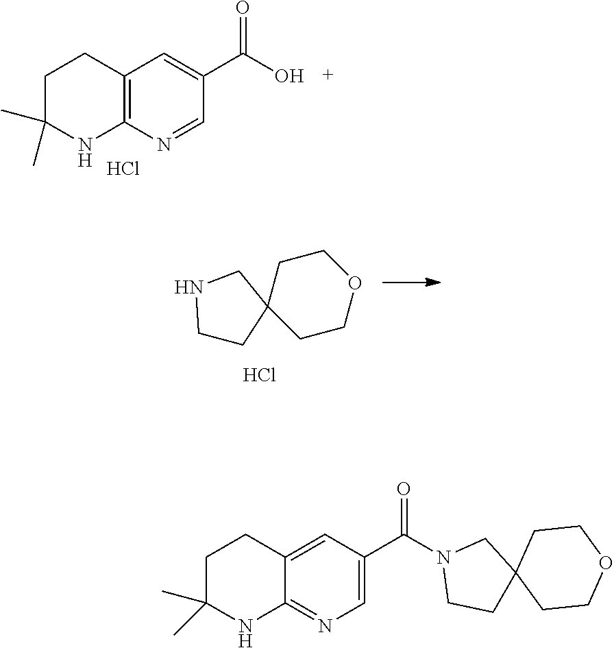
C12=CC(C(N3CCC4(C3)CCOCC4)=O)=CN=C1NC(C)(C)CC2.C12=C(N=CC(C(O)=O)=C1)NC(C)(C)CC2.Cl.C1CC2(CN1)CCOCC2.Cl
